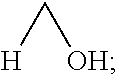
C([H])[OH]
